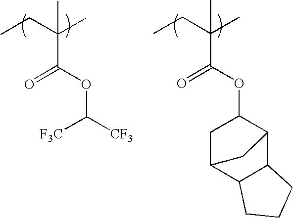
CCC(C)(C(OC([CF3])[F3C])=O)C.CCC(C)(C(OC1CC2C3C(C1C2)CCC3)=O)C
